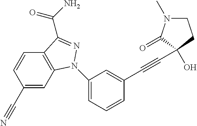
C1(C#N)=CC2=C(C=C1)C(C(=O)N)=NN2C1=CC=CC(C#CC2(O)C(=O)N(C)CC2)=C1
